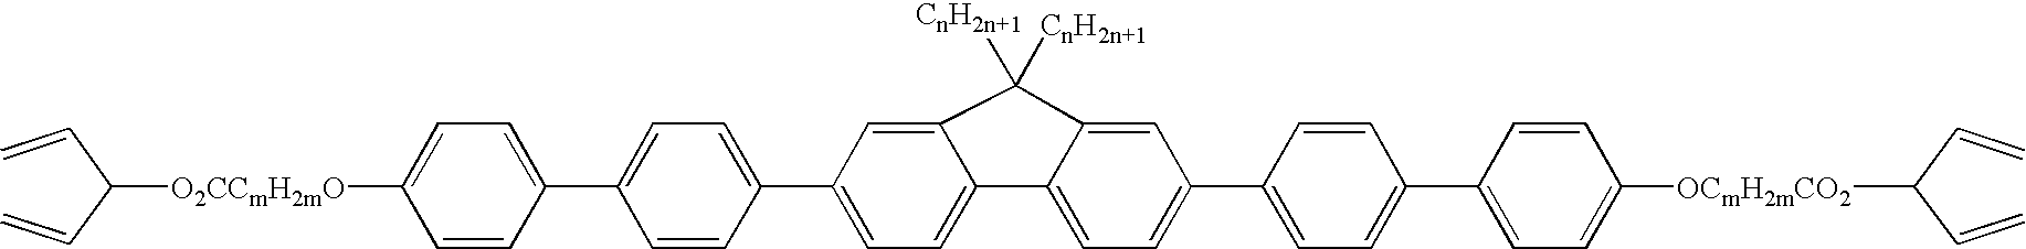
C1=CC(C2=CC=C3C(=C2)C([CnH2n+1])([CnH2n+1])C2=CC(C4=CC=C(C5=CC=C([OCmH2mCO2]C(C=C)C=C)C=C5)C=C4)=CC=C32)=CC=C1C1=CC=C([O2CCmH2mO]C(C=C)C=C)C=C1
